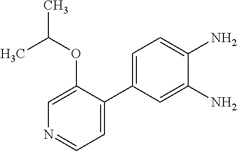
C1=C(C2=CC=C(N)C(N)=C2)C(OC(C)C)=CN=C1
